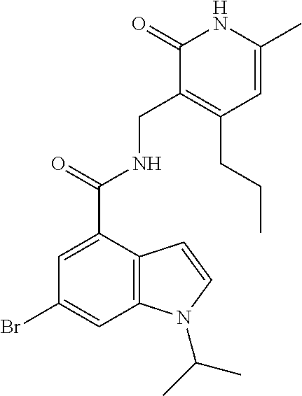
C1=C(C)NC(=O)C(CNC(C2=CC(Br)=CC3=C2C=CN3C(C)C)=O)=C1CCC
